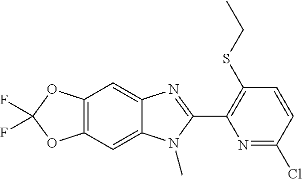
C12=C(C=C3C(=C1)N=C(C1=C(SCC)C=CC(Cl)=N1)N3C)OC(F)(F)O2
